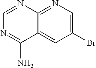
C1=NC2=NC=C(Br)C=C2C(N)=N1
